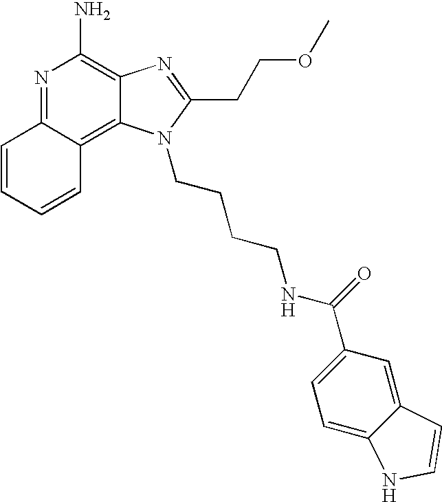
N1=C2C(=C3C(=C1N)N=C(CCOC)N3CCCCNC(C1=CC=C3C(=C1)C=CN3)=O)C=CC=C2
